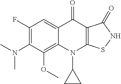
C12=C(OC)C(N(C)C)=C(F)C=C1C(=O)C1=C(N2C2CC2)SNC1=O
